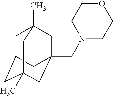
N1(CC23CC4(C)CC(CC(C)(C2)C4)C3)CCOCC1
